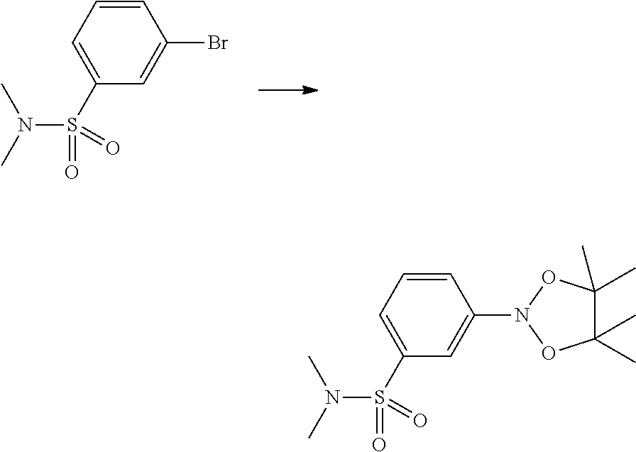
C1=CC=C(S(N(C)C)(=O)=O)C=C1Br.C1=CC=C(S(N(C)C)(=O)=O)C=C1N1OC(C)(C)C(C)(C)O1
